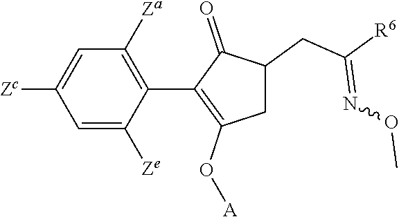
C1=C([Ze])C(C2=C(O[A])CC(CC([R6])=NOC)C2=O)=C([Za])C=C1[Zc]
